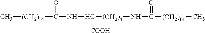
C[(CH2)14]C(=O)NC([(CH2)4]NC(=O)[(CH2)14]C)[COOH]
